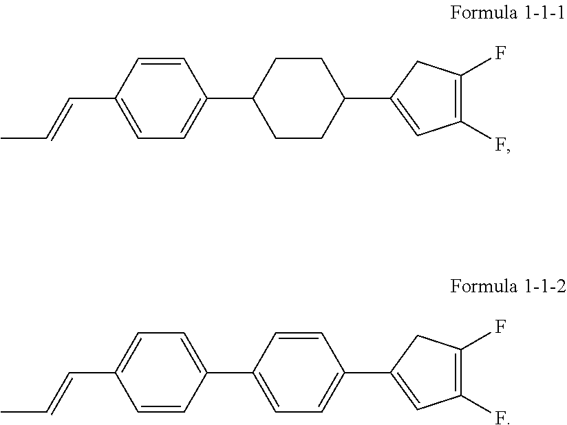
C(C1=CC=C(C2CCC(C3=CC(F)=C(F)C3)CC2)C=C1)=CC.C(C1=CC=C(C2=CC=C(C3=CC(F)=C(F)C3)C=C2)C=C1)=CC
